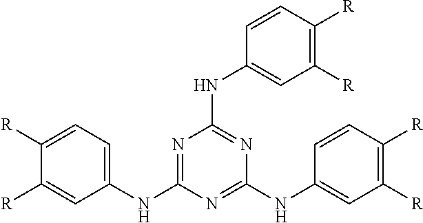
C1([R])=CC=C(NC2=NC(NC3=CC([R])=C([R])C=C3)=NC(NC3=CC([R])=C([R])C=C3)=N2)C=C1[R]
